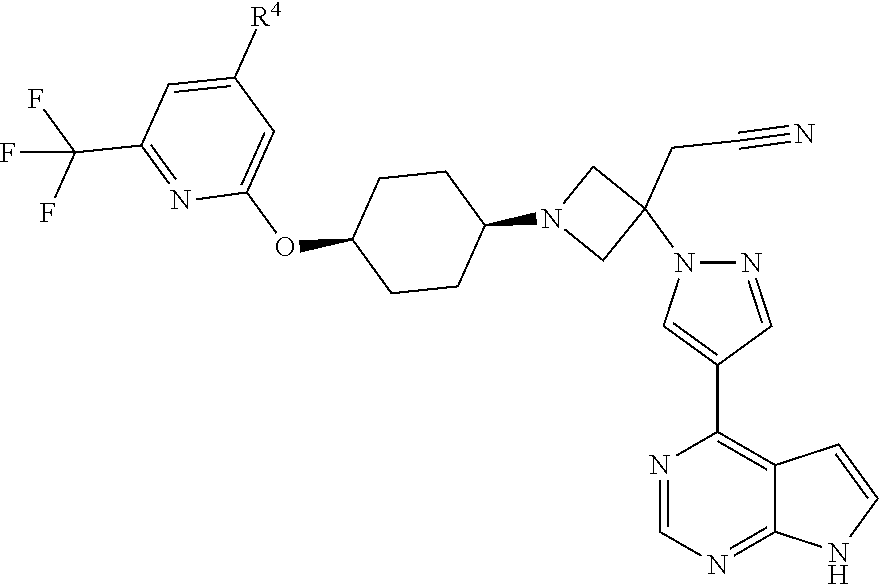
N1=CN=C2C(=C1C1=CN(C3(CC#N)CN(C4CCC(OC5=CC([R4])=CC(C(F)(F)F)=N5)CC4)C3)N=C1)C=CN2
